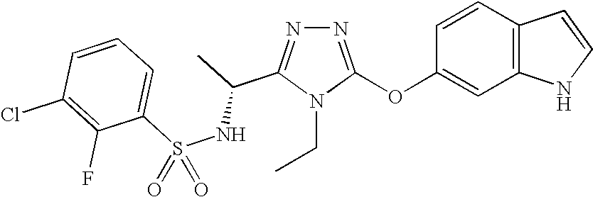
N1=C(OC2=CC3=C(C=C2)C=CN3)N(CC)C(C(C)NS(C2=CC=CC(Cl)=C2F)(=O)=O)=N1
